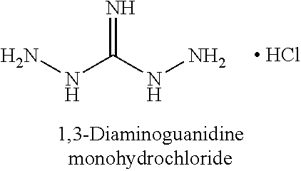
NNC(NN)=N.[ HCl]
